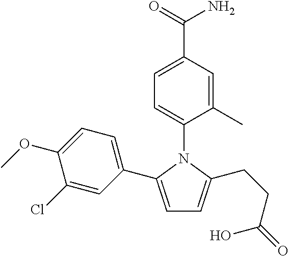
C1=C(C2=CC=C(OC)C(Cl)=C2)N(C2=CC=C(C(=O)N)C=C2C)C(CCC(=O)O)=C1
